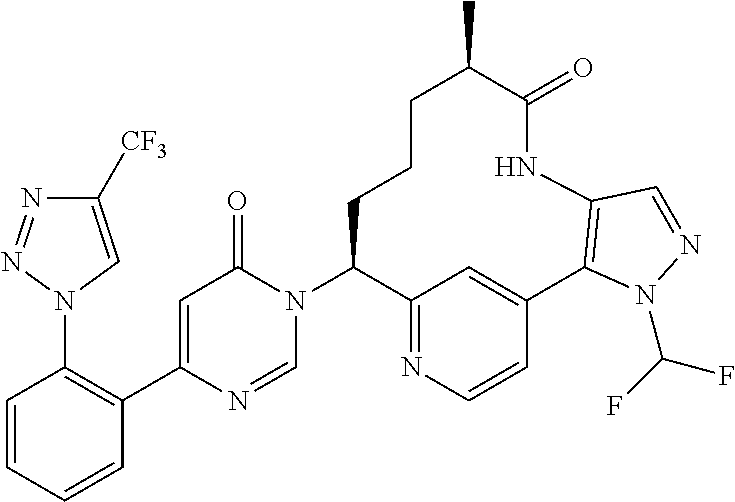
C1=CC=CC(C2=CC(=O)N(C3C4=NC=CC(=C4)C4=C(NC(=O)C(C)CCC3)C=NN4C(F)F)C=N2)=C1N1C=C([CF3])N=N1
